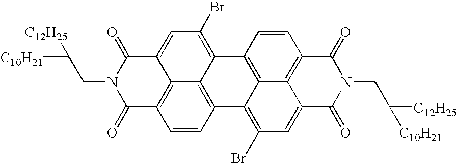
[C10H21]C(CN1C(=O)C2=C3C(=CC(Br)=C4C3=C(C=C2)C2=C(Br)C=C3C5=C(C=CC4=C25)C(=O)N(CC([C12H25])[C10H21])C3=O)C1=O)[C12H25]
